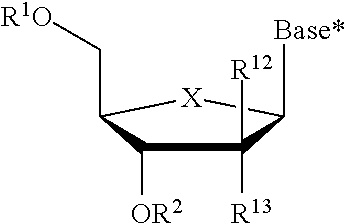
[Base*]C1C([R12])([R13])C([OR2])C(C[R1O])[X]1
